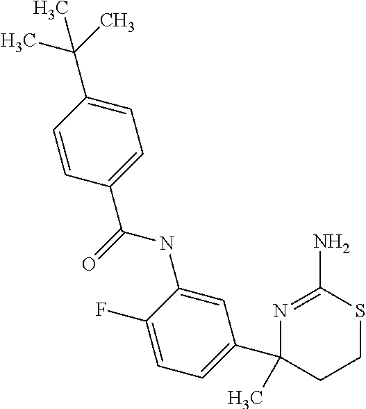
C1=C(C(C)(C)C)C=CC(C(=O)NC2=CC(C3(C)CCSC(N)=N3)=CC=C2F)=C1
